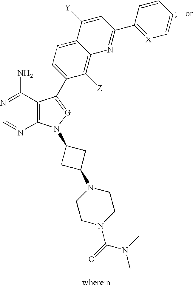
N1=C(N)C2=C(N=C1)N(C1CC(N3CCN(C(=O)N(C)C)CC3)C1)[G]=C2C1=CC=C2C(=C1[Z])N=C(C1=[X]C=CC=C1)C=C2[Y]
